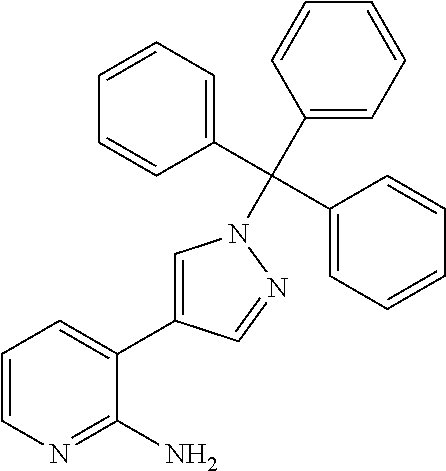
C1=CN=C(N)C(C2=CN(C(C3=CC=CC=C3)(C3=CC=CC=C3)C3=CC=CC=C3)N=C2)=C1
